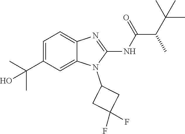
C1=C(C(C)(C)O)C=C2C(=C1)N=C(NC(=O)C(C(C)(C)C)C)N2C1CC(F)(F)C1
